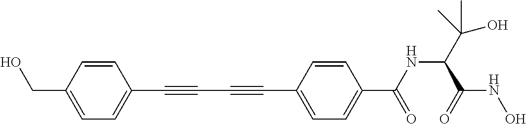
C1=CC(CO)=CC=C1C#CC#CC1=CC=C(C(NC(C(O)(C)C)C(=O)NO)=O)C=C1
